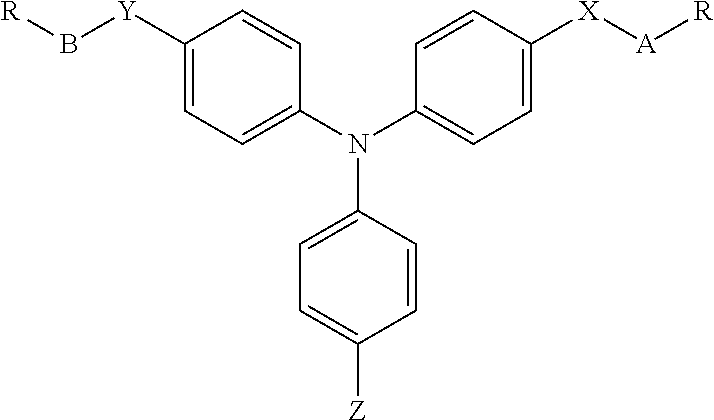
C1([Y]B[R])=CC=C(N(C2=CC=C([Z])C=C2)C2=CC=C([X][A][R])C=C2)C=C1
